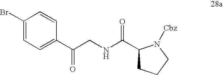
BrC1=CC=C(C(CNC(C2CCCN2[Cbz])=O)=O)C=C1
